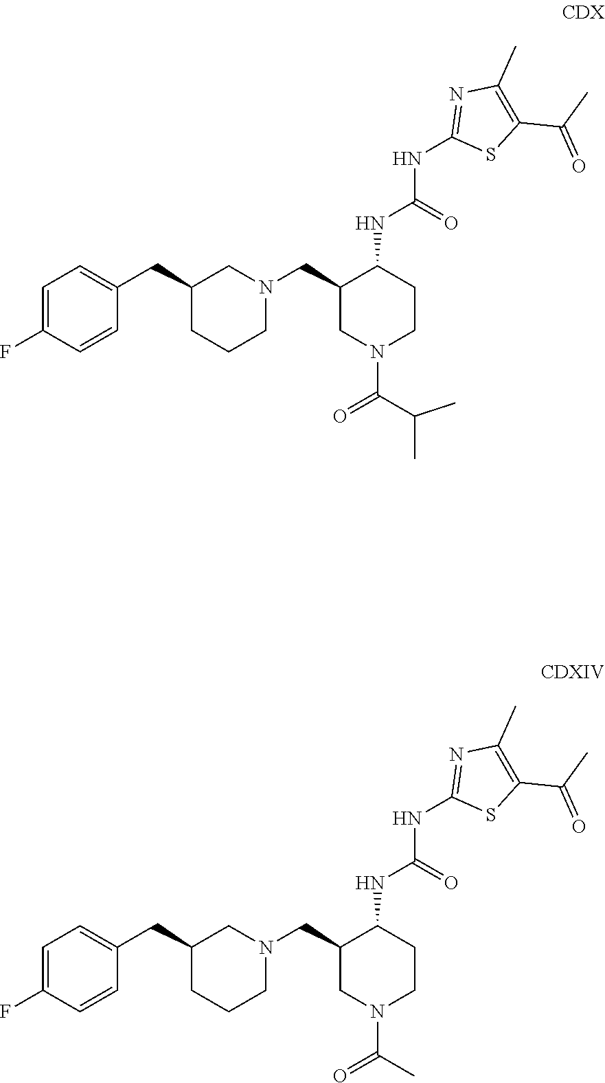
C1=C(F)C=CC(CC2CCCN(CC3CN(C(C(C)C)=O)CCC3NC(=O)NC3=NC(C)=C(C(=O)C)S3)C2)=C1.C1=C(F)C=CC(CC2CCCN(CC3CN(C(=O)C)CCC3NC(=O)NC3=NC(C)=C(C(=O)C)S3)C2)=C1
